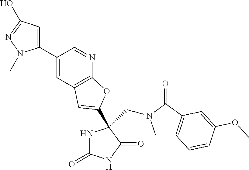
C1C2=C(C(=O)N1CC1(C3=CC4=C(N=CC(C5=CC(O)=NN5C)=C4)O3)NC(=O)NC1=O)C=C(OC)C=C2
